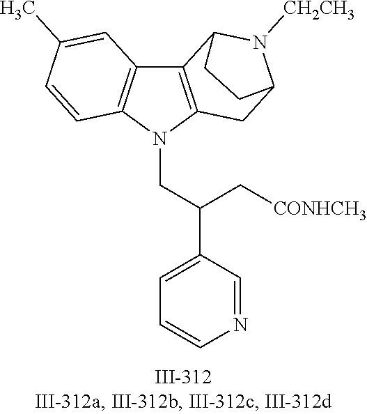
N1(CC(C2=CC=CN=C2)C[CONHCH3])C2=C(C3=C1C=CC(C)=C3)C1N([CH2CH3])C(C2)CC1
